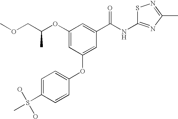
O(CC(OC1=CC(OC2=CC=C(S(C)(O)O)C=C2)=CC(C(NC2=NC(C)=NS2)=O)=C1)C)C
